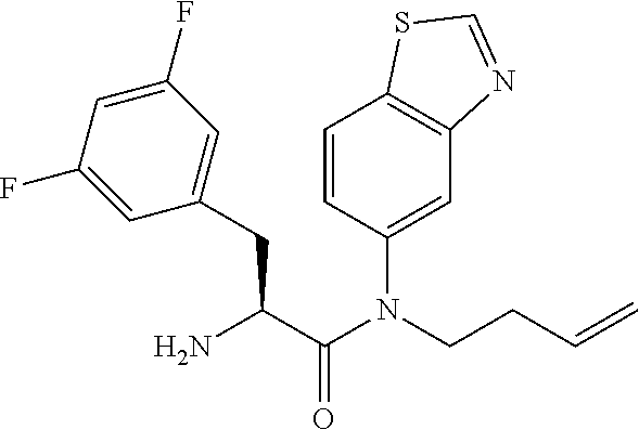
C1=CC(N(C(C(N)CC2=CC(F)=CC(F)=C2)=O)CCC=C)=CC2=C1SC=N2
